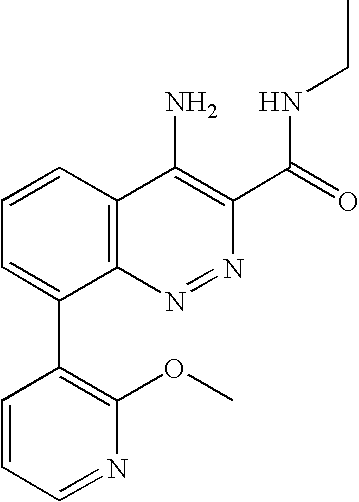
C1=CC2=C(C(C3=C(OC)N=CC=C3)=C1)N=NC(C(=O)NCC)=C2N
